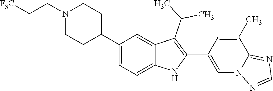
N1(CC[F3C])CCC(C2=CC=C3C(=C2)C(C(C)C)=C(C2=CN4C(=NC=N4)C(C)=C2)N3)CC1
